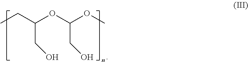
C(CO)(OC(CO)OC)CC
